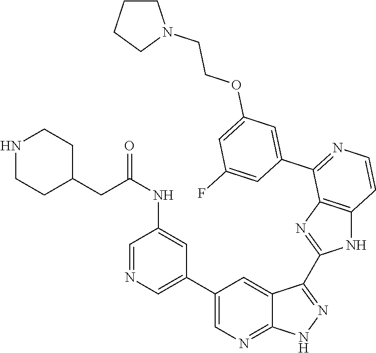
C1=NC=C(C2=CN=C3C(=C2)C(C2=NC4=C(N2)C=CN=C4C2=CC(OCCN4CCCC4)=CC(F)=C2)=NN3)C=C1NC(=O)CC1CCNCC1
